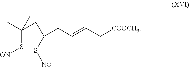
C(C=CC[COOCH3])C(CC(C)(C)S[ON])S[NO]
